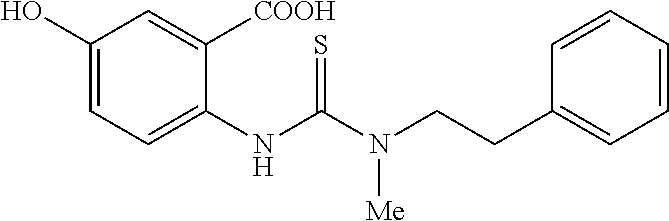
C1(NC(N(CCC2=CC=CC=C2)[Me])=S)=CC=C(O)C=C1[COOH]
